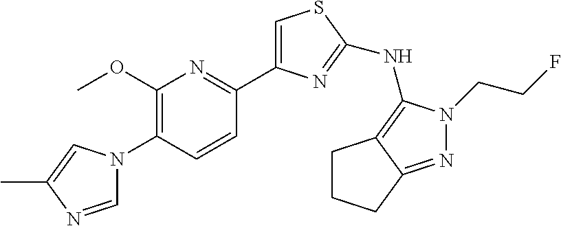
C1=NC(C)=CN1C1=C(OC)N=C(C2=CSC(NC3=C4C(=NN3CCF)CCC4)=N2)C=C1
